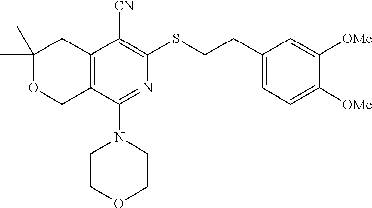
C1(C)(C)OCC2=C(C1)C([CN])=C(SCCC1=CC=C([OMe])C([OMe])=C1)N=C2N1CCOCC1
